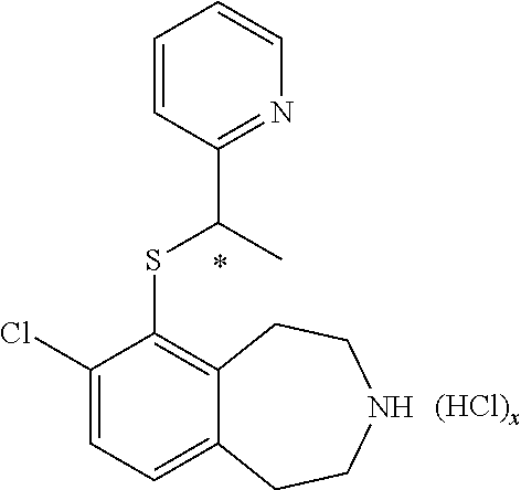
C1(Cl)=CC=C2C(=C1SC(C)C1=NC=CC=C1)CCNCC2.[(HCl)x]
